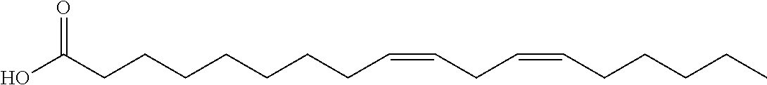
C(=CCC=CCCCCC)CCCCCCCC(O)=O
